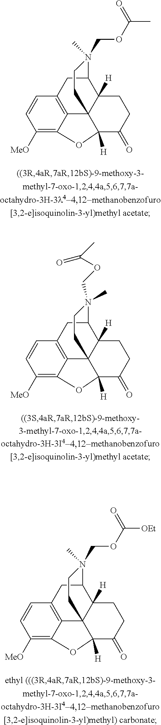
C1([MeO])=C2C3=C(C=C1)CC1C4([H])C3(C([H])(C(=O)CC4)O2)CCN1(COC(C)=O)C.C1([MeO])=C2C3=C(C=C1)CC1C4([H])C3(C([H])(C(=O)CC4)O2)CCN1(C)COC(C)=O.C1([MeO])=C2C3=C(C=C1)CC1C4([H])C3(C([H])(C(=O)CC4)O2)CCN1(COC([OEt])=O)C
